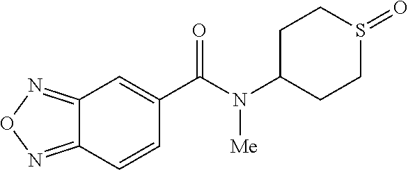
C12=NON=C1C=CC(C(N(C1CCS(=O)CC1)[Me])=O)=C2
